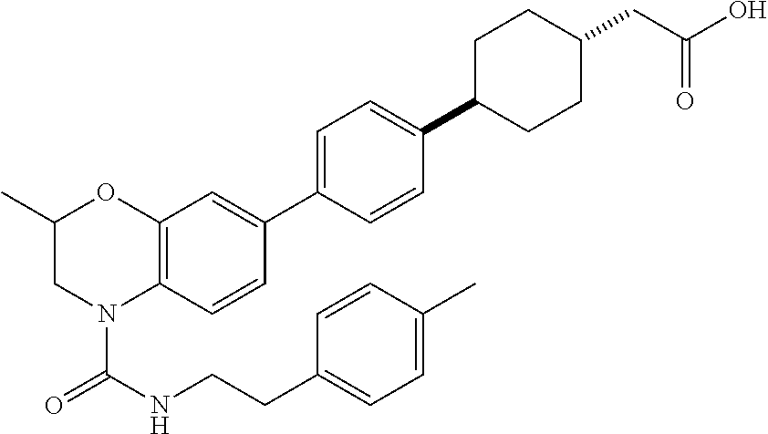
C12=C(C=CC(C3=CC=C(C4CCC(CC(O)=O)CC4)C=C3)=C1)N(C(=O)NCCC1=CC=C(C)C=C1)CC(C)O2
